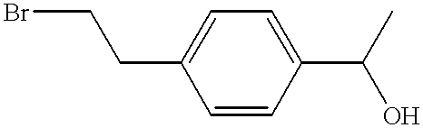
BrCCC1=CC=C(C(O)C)C=C1
